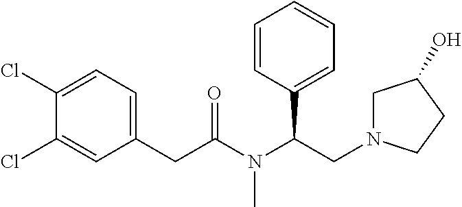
C1=C(C(N(C(CC2=CC=C(Cl)C(Cl)=C2)=O)C)CN2CC(O)CC2)C=CC=C1
